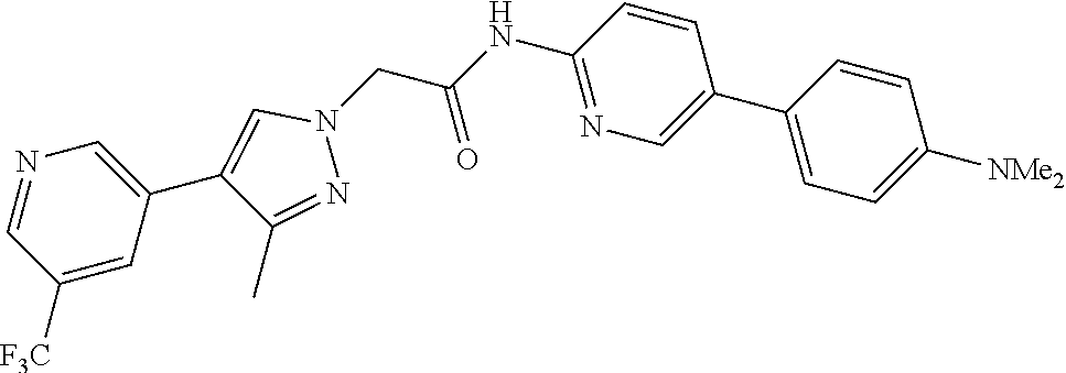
C1(C2=CN=C(NC(=O)CN3C=C(C4=CN=CC([F3C])=C4)C(C)=N3)C=C2)=CC=C([NMe2])C=C1
